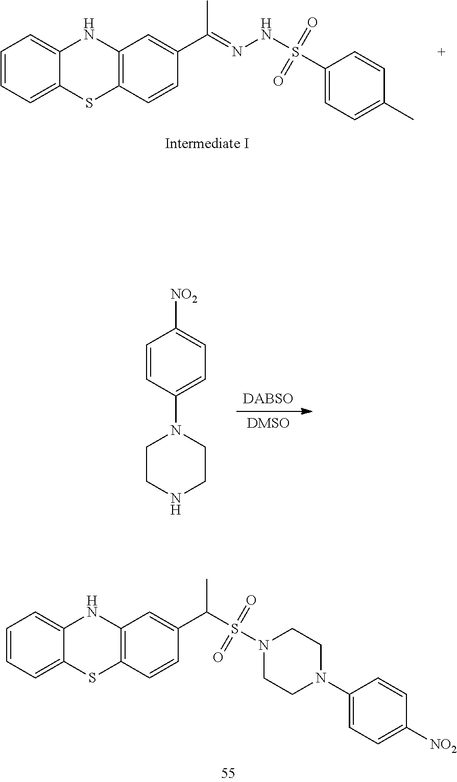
CC(=NNS(=O)(=O)C1=CC=C(C)C=C1)C1=CC2=C(SC3=CC=CC=C3N2)C=C1.[DABSO].[DMSO].C1CNCCN1C1=CC=C([NO2])C=C1.C1N(C2=CC=C([NO2])C=C2)CCN(S(=O)(=O)C(C2=CC3=C(SC4=CC=CC=C4N3)C=C2)C)C1
